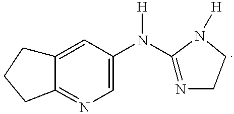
C12=NC=C(N(C3=NCCN3[H])[H])C=C1CCC2
